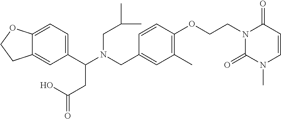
C1(C(N(CC2=CC(C)=C(OCCN3C(=O)N(C)C=CC3=O)C=C2)CC(C)C)CC(=O)O)=CC=C2C(=C1)CCO2
